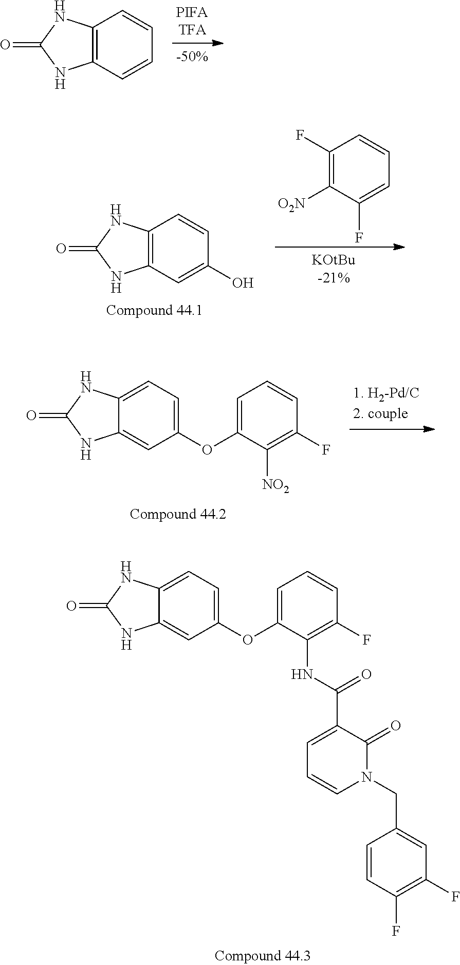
C12=C(C=CC=C1)NC(=O)N2.C12=C(C=C(O)C=C1)NC(=O)N2.C1(F)=C([O2N])C(F)=CC=C1.C12=CC=C(OC3=CC=CC(F)=C3[NO2])C=C1NC(=O)N2.C12=CC=C(OC3=CC=CC(F)=C3NC(C3=CC=CN(CC4=CC(F)=C(F)C=C4)C3=O)=O)C=C1NC(=O)N2
